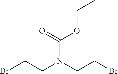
BrCCN(CCBr)C(=O)OCC
